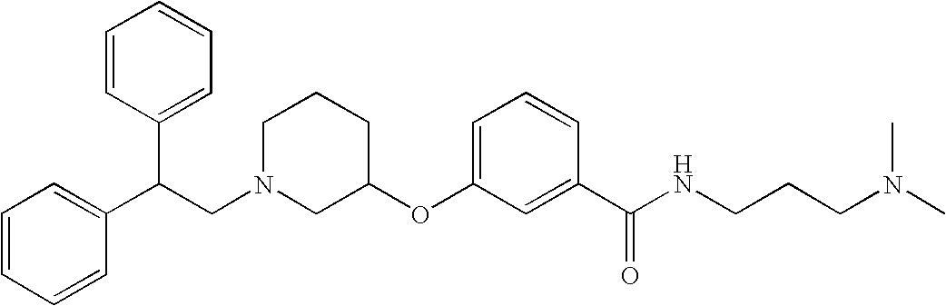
C1N(CC(C2=CC=CC=C2)C2=CC=CC=C2)CC(OC2=CC=CC(C(NCCCN(C)C)=O)=C2)CC1
